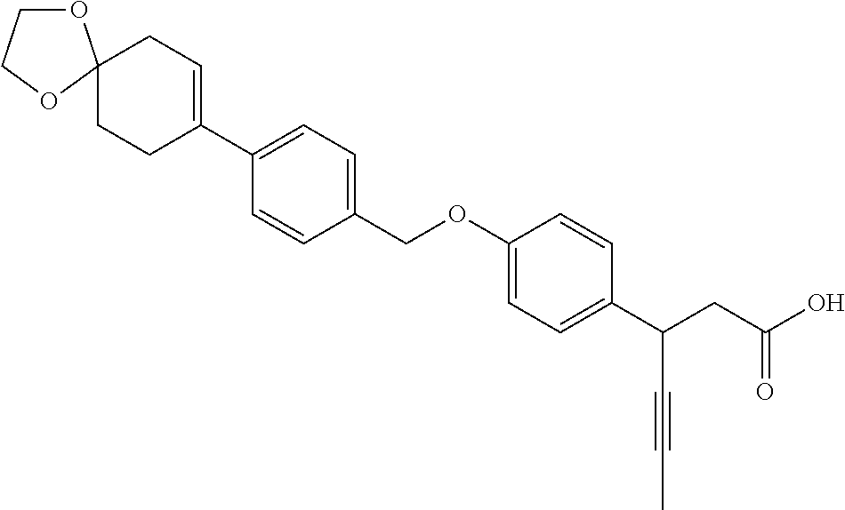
C1(COC2=CC=C(C(CC(O)=O)C#CC)C=C2)=CC=C(C2=CCC3(CC2)OCCO3)C=C1
